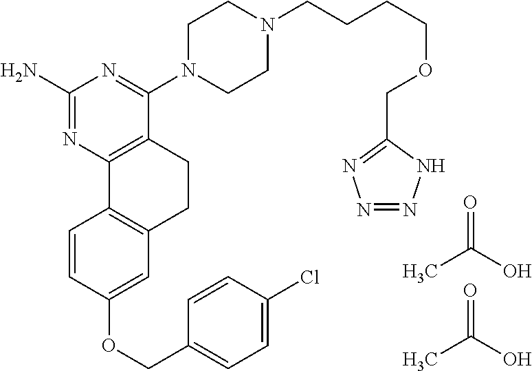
C1(N)=NC2=C(C(N3CCN(CCCCOCC4=NN=NN4)CC3)=N1)CCC1=C2C=CC(OCC2=CC=C(Cl)C=C2)=C1.CC(O)=O.CC(O)=O
